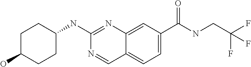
C1(O)CCC(NC2=NC3=CC(C(NCC(F)(F)F)=O)=CC=C3C=N2)CC1
